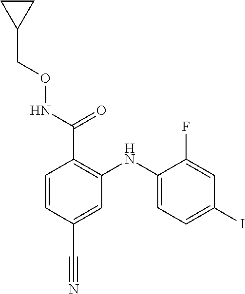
C1=CC(C#N)=CC(NC2=CC=C(I)C=C2F)=C1C(NOCC1CC1)=O
